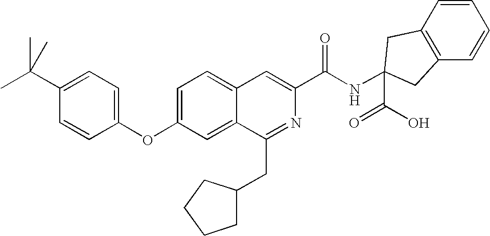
C1=C2C(=CC(OC3=CC=C(C(C)(C)C)C=C3)=C1)C(CC1CCCC1)=NC(C(NC1(C(O)=O)CC3=C(C=CC=C3)C1)=O)=C2
